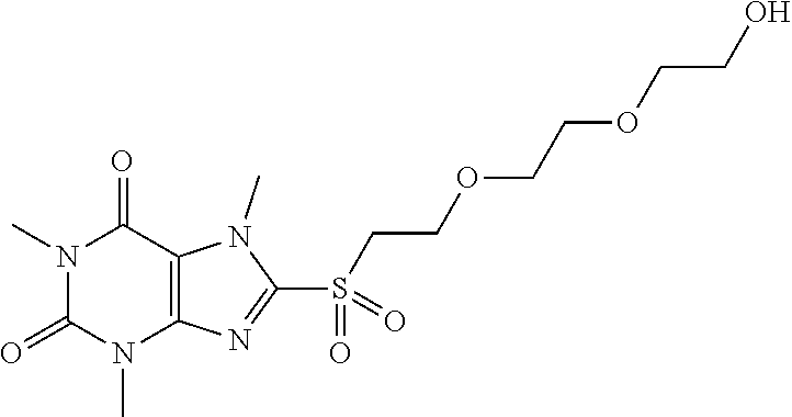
N1(C)C(=O)N(C)C2=C(C1=O)N(C)C(S(CCOCCOCCO)(=O)=O)=N2
